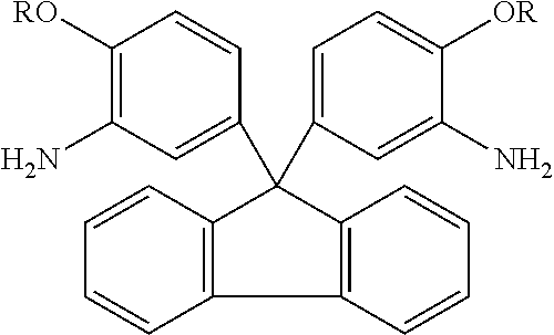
C1(N)=C([RO])C=CC(C2(C3=CC=C([OR])C(N)=C3)C3=C(C4=C2C=CC=C4)C=CC=C3)=C1
